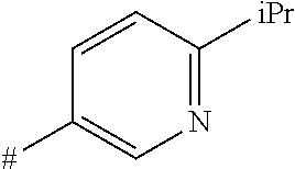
C1=CC([iPr])=NC=C1[#]
